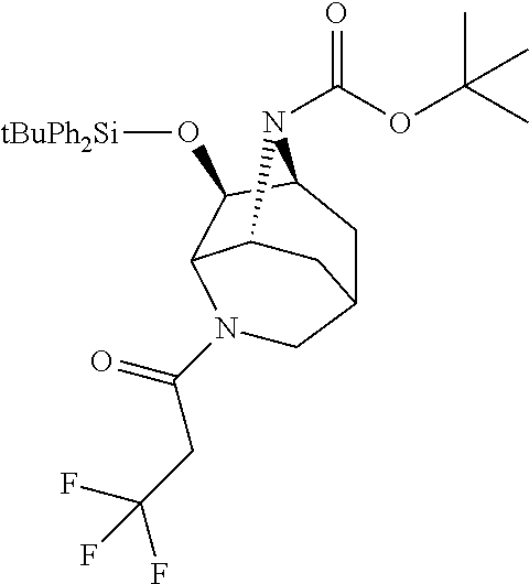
N1(C(=O)CC(F)(F)F)CC2CC3C(O[tBuPh2Si])C1C(C2)N3C(OC(C)(C)C)=O
